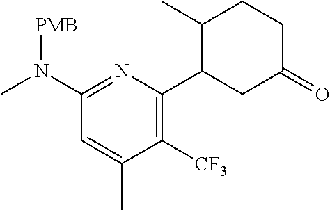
C1(N(C)[PMB])=NC(C2CC(=O)CCC2C)=C([CF3])C(C)=C1
